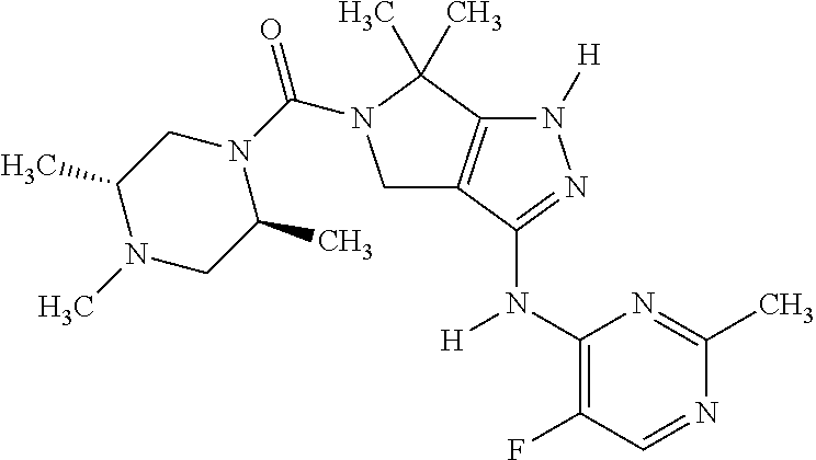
C1(N(C2=NN([H])C3=C2CN(C(N2CC(C)N(C)CC2C)=O)C3(C)C)[H])=C(F)C=NC(C)=N1
